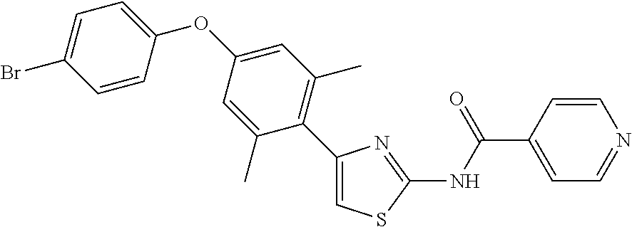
C1(C2=C(C)C=C(OC3=CC=C(Br)C=C3)C=C2C)=CSC(NC(C2=CC=NC=C2)=O)=N1
